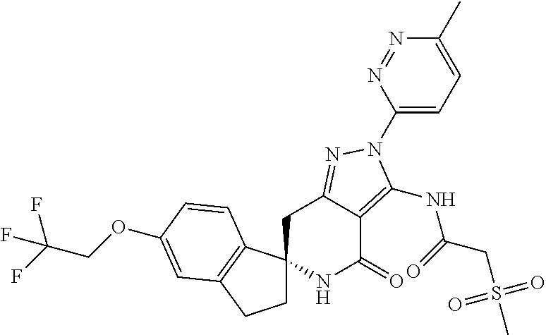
C1C2(C3=C(C1)C=C(OCC(F)(F)F)C=C3)NC(=O)C1=C(NC(=O)CS(=O)(=O)C)N(C3=CC=C(C)N=N3)N=C1C2
